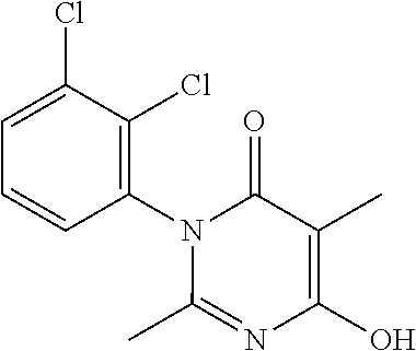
C1=C(Cl)C(Cl)=C(N2C(C)=NC(O)=C(C)C2=O)C=C1
